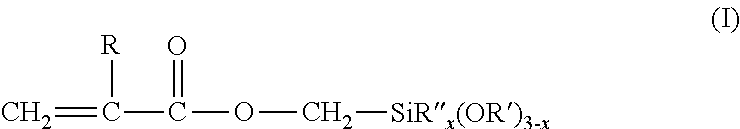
C=C(C(=O)OC[SiRx(OR)3-x])[R]
